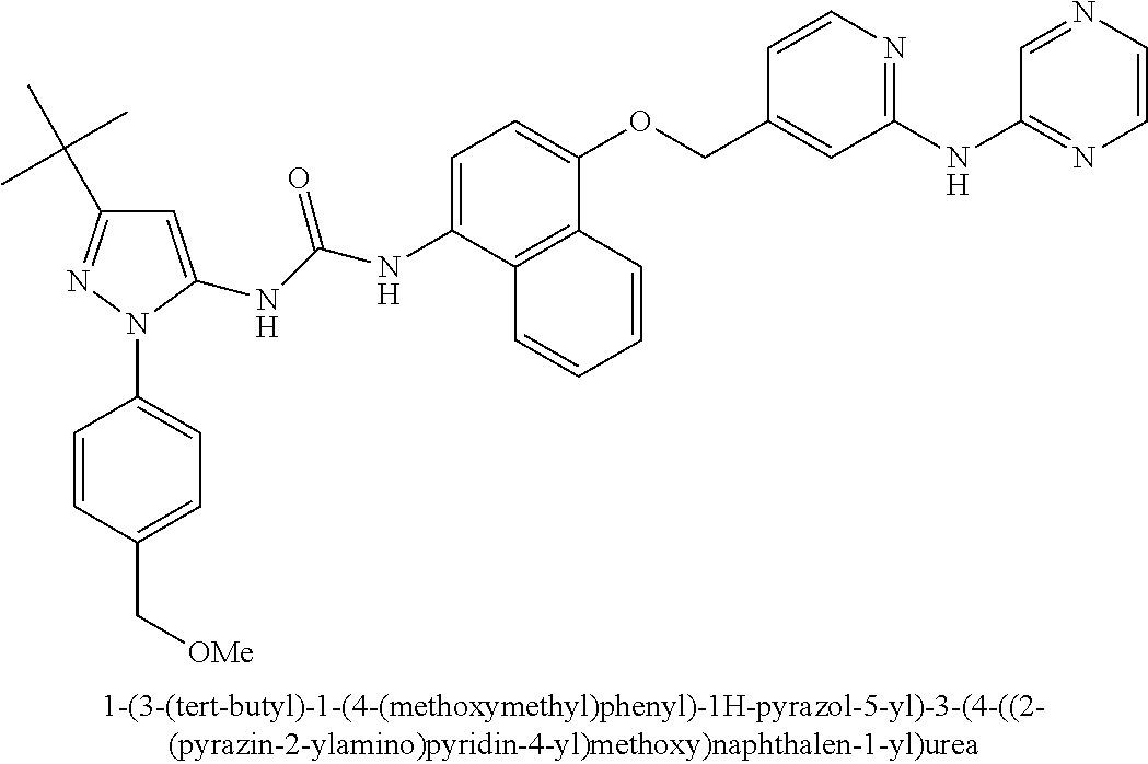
N(C(NC1=CC=C(OCC2=CC(NC3=NC=CN=C3)=NC=C2)C2=C1C=CC=C2)=O)C1=CC(C(C)(C)C)=NN1C1=CC=C(C[OMe])C=C1
